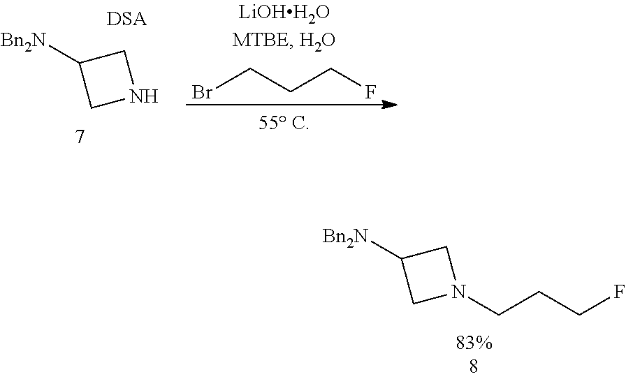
N1(CCCF)CC([Bn2N])C1.N1CC([Bn2N])C1.[DSA].BrCCCF
